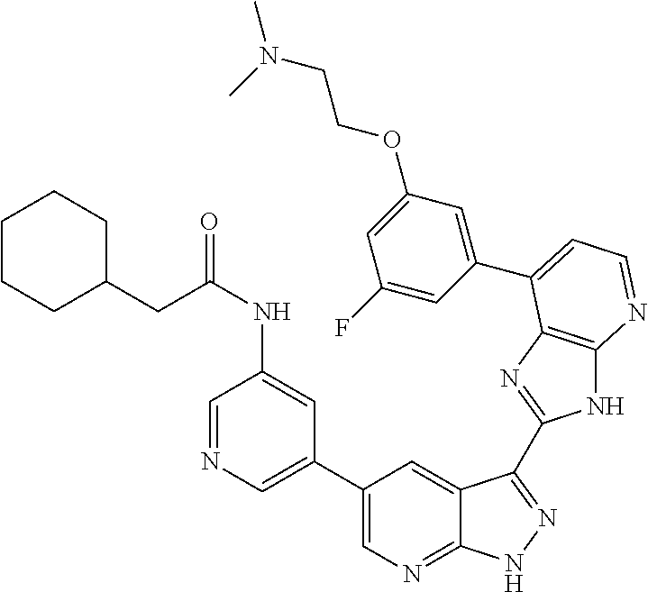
C1(C2=CN=CC(NC(=O)CC3CCCCC3)=C2)=CN=C2C(=C1)C(C1=NC3=C(N1)N=CC=C3C1=CC(OCCN(C)C)=CC(F)=C1)=NN2
